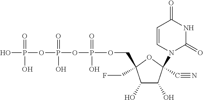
C1(O)C(O)C(N2C(=O)NC(=O)C=C2)(C#N)OC1(COP(OP(OP(O)(=O)O)(=O)O)(=O)O)CF
